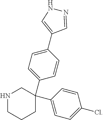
N1CCCC(C2=CC=C(C3=CNN=C3)C=C2)(C2=CC=C(Cl)C=C2)C1
